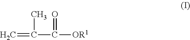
C=C(C)C(=O)[OR1]
